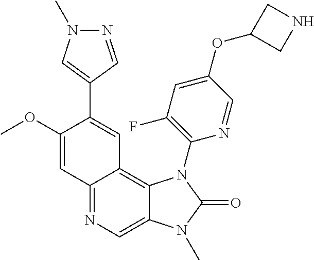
C1(OC)=CC2=NC=C3C(=C2C=C1C1=CN(C)N=C1)N(C1=C(F)C=C(OC2CNC2)C=N1)C(=O)N3C
